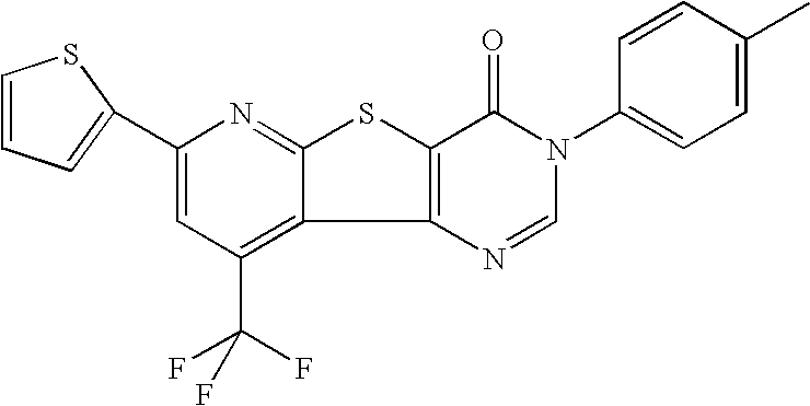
C1(C2=CC=CS2)=CC(C(F)(F)F)=C2C(=N1)SC1=C2N=CN(C2=CC=C(C)C=C2)C1=O
